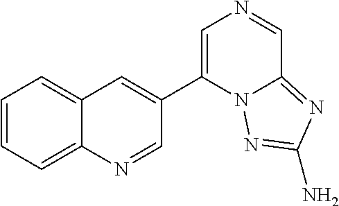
C1(C2=CN=CC3=NC(N)=NN23)=CC2=CC=CC=C2N=C1
